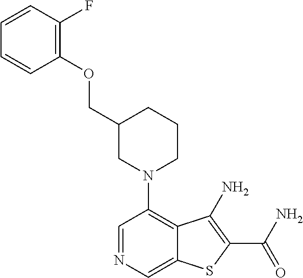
C1=NC=C2C(=C1N1CCCC(COC3=C(F)C=CC=C3)C1)C(N)=C(C(N)=O)S2
